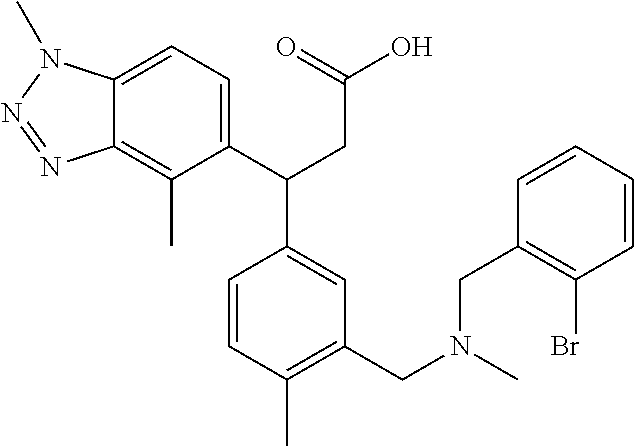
C1(C(CC(O)=O)C2=CC(CN(C)CC3=C(Br)C=CC=C3)=C(C)C=C2)=CC=C2C(=C1C)N=NN2C
